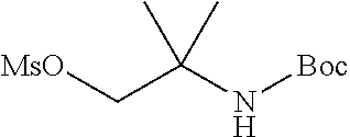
C(C(N[Boc])(C)C)[MsO]
